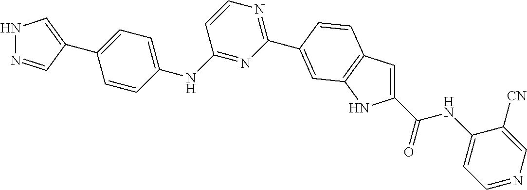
N1N=CC(C2=CC=C(NC3=NC(C4=CC5=C(C=C(C(=O)NC6=CC=NC=C6[CN])N5)C=C4)=NC=C3)C=C2)=C1
